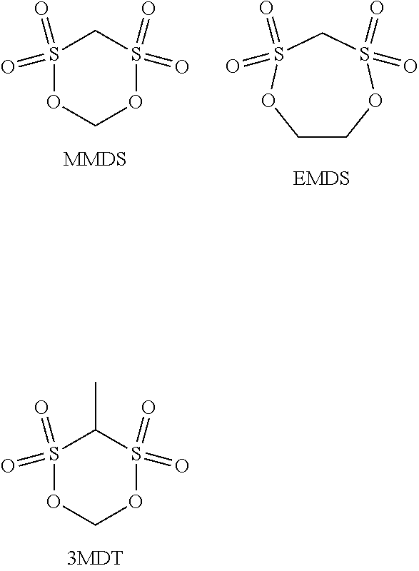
S1(=O)(=O)OCOS(=O)(=O)C1.C1COS(=O)(=O)CS(=O)(=O)O1.S1(=O)(=O)OCOS(=O)(=O)C1C
